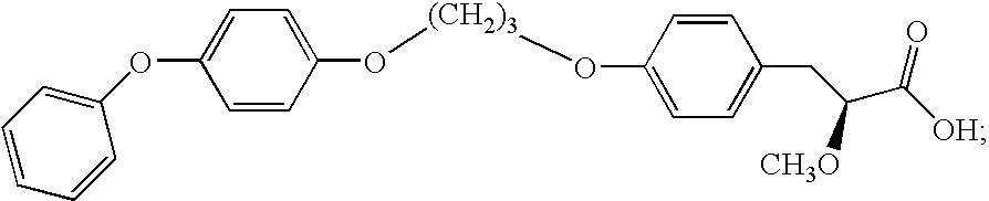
C1=CC(CC([CH3O])C([OH])=O)=CC=C1O[(CH2)3]OC1=CC=C(OC2=CC=CC=C2)C=C1
